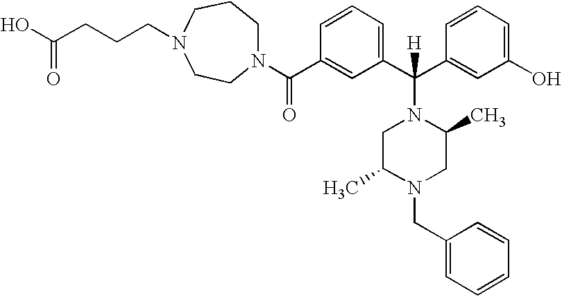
N1(C(C2=CC(C(C3=CC(O)=CC=C3)(N3CC(C)N(CC4=CC=CC=C4)CC3C)[H])=CC=C2)=O)CCCN(CCCC(O)=O)CC1
